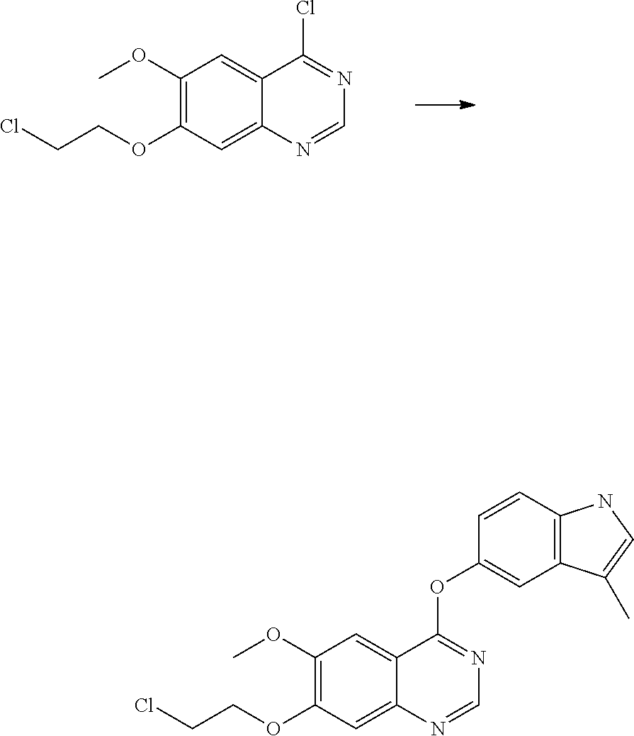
C(OC1=C(OC)C=C2C(=C1)N=CN=C2Cl)CCl.C(OC1=C(OC)C=C2C(=C1)N=CN=C2OC1=CC2=C(C=C1)NC=C2C)CCl
